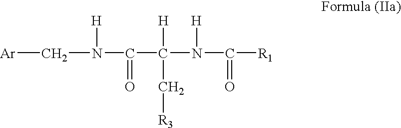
C(C(N(C([R1])=O)[H])([H])C[R3])(N(C[Ar])[H])=O
